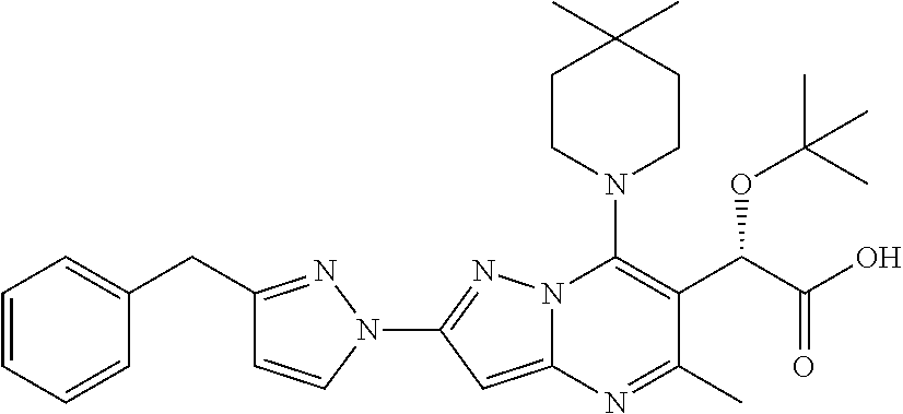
CC1(C)CCN(C2=C(C(C(=O)O)OC(C)(C)C)C(C)=NC3=CC(N4N=C(CC5=CC=CC=C5)C=C4)=NN23)CC1
